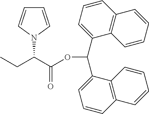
N1(C(C(OC(C2=CC=CC3=C2C=CC=C3)C2=CC=CC3=C2C=CC=C3)=O)CC)C=CC=C1
